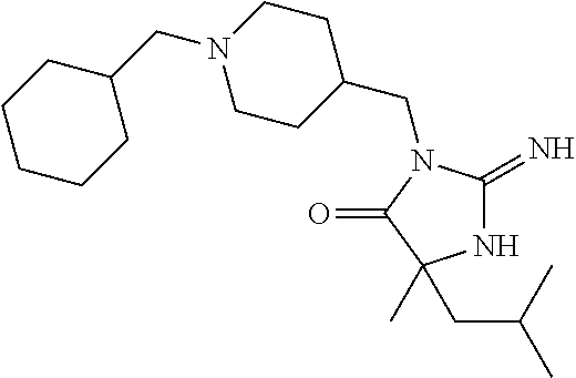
N1C(=N)N(CC2CCN(CC3CCCCC3)CC2)C(=O)C1(CC(C)C)C
